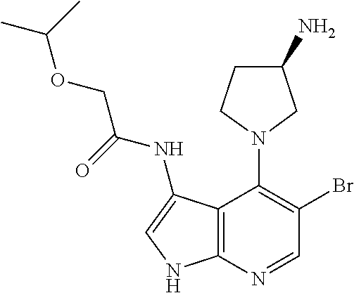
N1(C2=C(Br)C=NC3=C2C(NC(=O)COC(C)C)=CN3)CC(N)CC1
